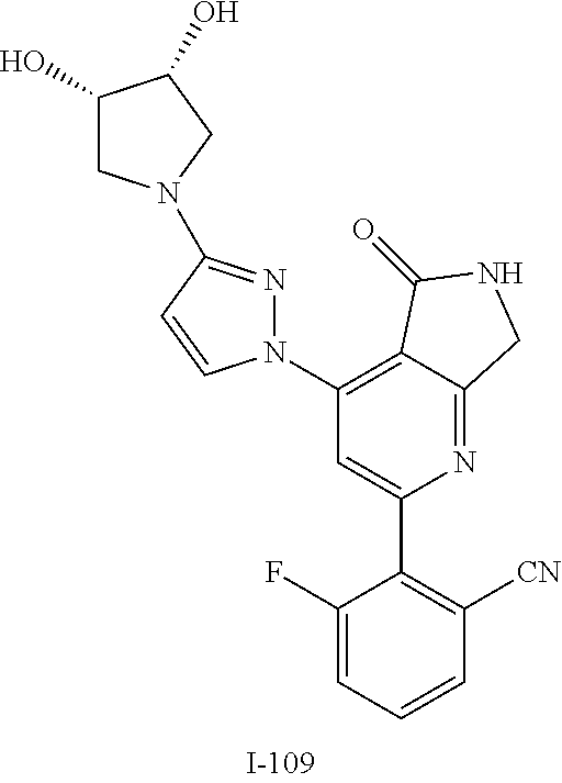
C1(F)=CC=CC([CN])=C1C1=CC(N2N=C(N3CC(O)C(O)C3)C=C2)=C2C(=N1)CNC2=O
